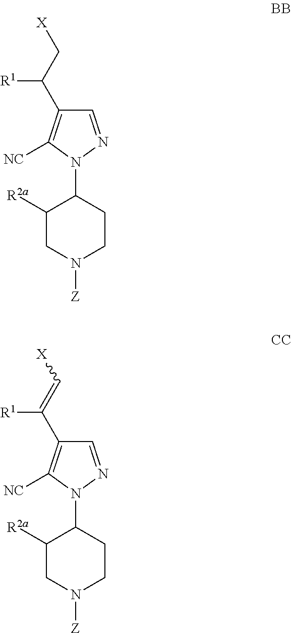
C1([R2a])CN([Z])CCC1N1N=CC(C(C[X])[R1])=C1[NC].C1([R2a])CN([Z])CCC1N1N=CC(C(=C[X])[R1])=C1[NC]
